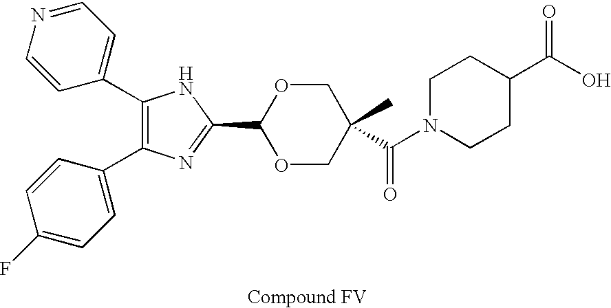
C1(C2=CC=NC=C2)=C(C2=CC=C(F)C=C2)N=C(C2OCC(C)(C(N3CCC(C(O)=O)CC3)=O)CO2)N1
